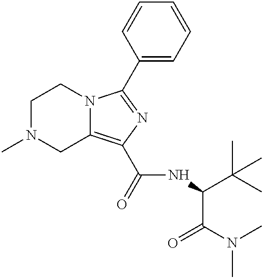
C1N(C)CC2=C(C(=O)NC(C(C)(C)C)C(N(C)C)=O)N=C(C3=CC=CC=C3)N2C1
